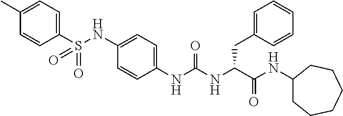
C1(C)=CC=C(S(NC2=CC=C(NC(NC(C(NC3CCCCCC3)=O)CC3=CC=CC=C3)=O)C=C2)(=O)=O)C=C1
